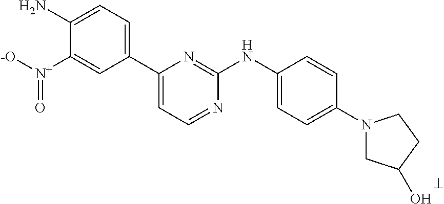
C1(N)=CC=C(C2=CC=NC(NC3=CC=C(N4CC(O)CC4)C=C3)=N2)C=C1[N+](=O)[-O]
